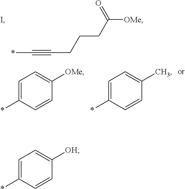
*C#CCCCC([OMe])=O.C1=C(*)C=CC([OMe])=C1.C1=C(*)C=CC(C)=C1.C1=C(*)C=CC([OH])=C1
